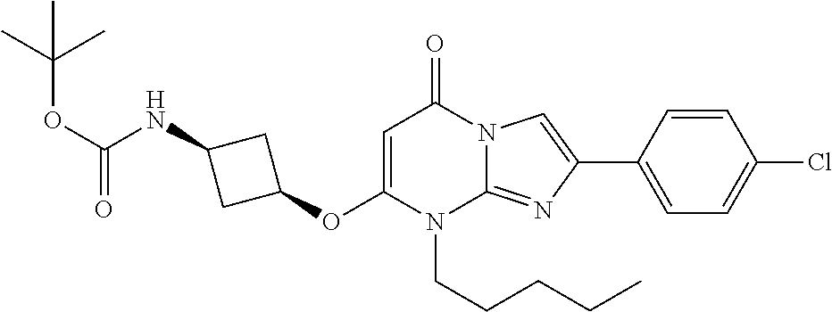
O(C1CC(NC(OC(C)(C)C)=O)C1)C1=CC(=O)N2C(=NC(C3=CC=C(Cl)C=C3)=C2)N1CCCCC
